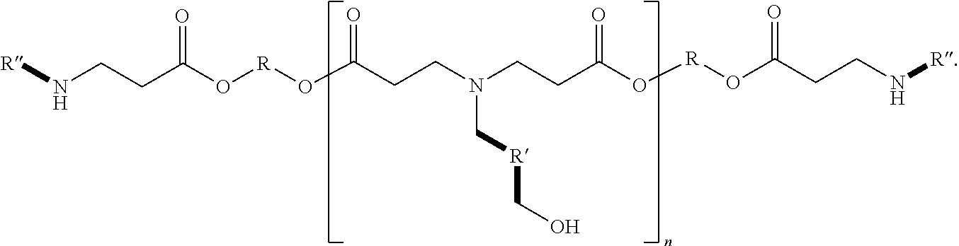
[R]NCCC(O[R]OC(CCN(CCC(=O)O[R]OC(=O)CCN[R])C[R]CO)=O)=O
